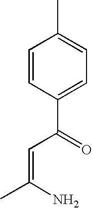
C1=CC(C(=O)C=C(C)N)=CC=C1C
